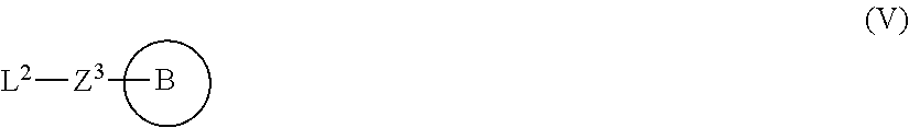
B[Z3][L2]
